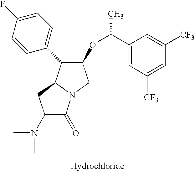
C1(OC(C)C2=CC([CF3])=CC([CF3])=C2)C(C2=CC=C(F)C=C2)C2N(C1)C(=O)C(N(C)C)C2
